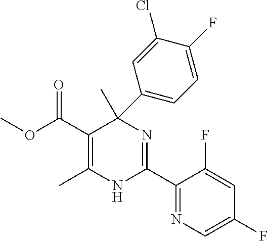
C(C1=C(C)NC(C2=NC=C(F)C=C2F)=NC1(C)C1=CC=C(F)C(Cl)=C1)(=O)OC
